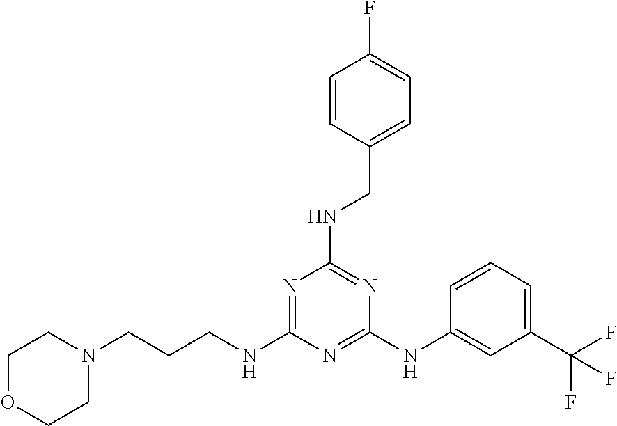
N1=C(NCCCN2CCOCC2)N=C(NC2=CC(C(F)(F)F)=CC=C2)N=C1NCC1=CC=C(F)C=C1
